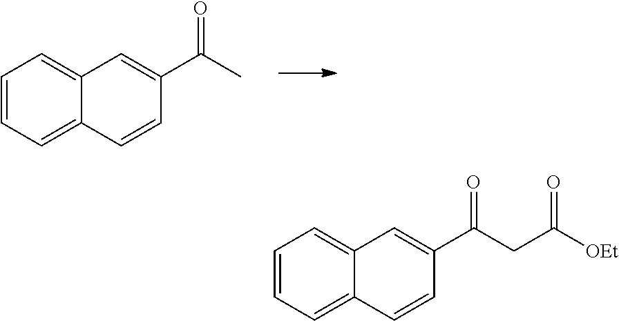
C1=CC=C2C(=C1)C=C(C(=O)C)C=C2.C1=CC=C2C(=C1)C=C(C(=O)CC([OEt])=O)C=C2
